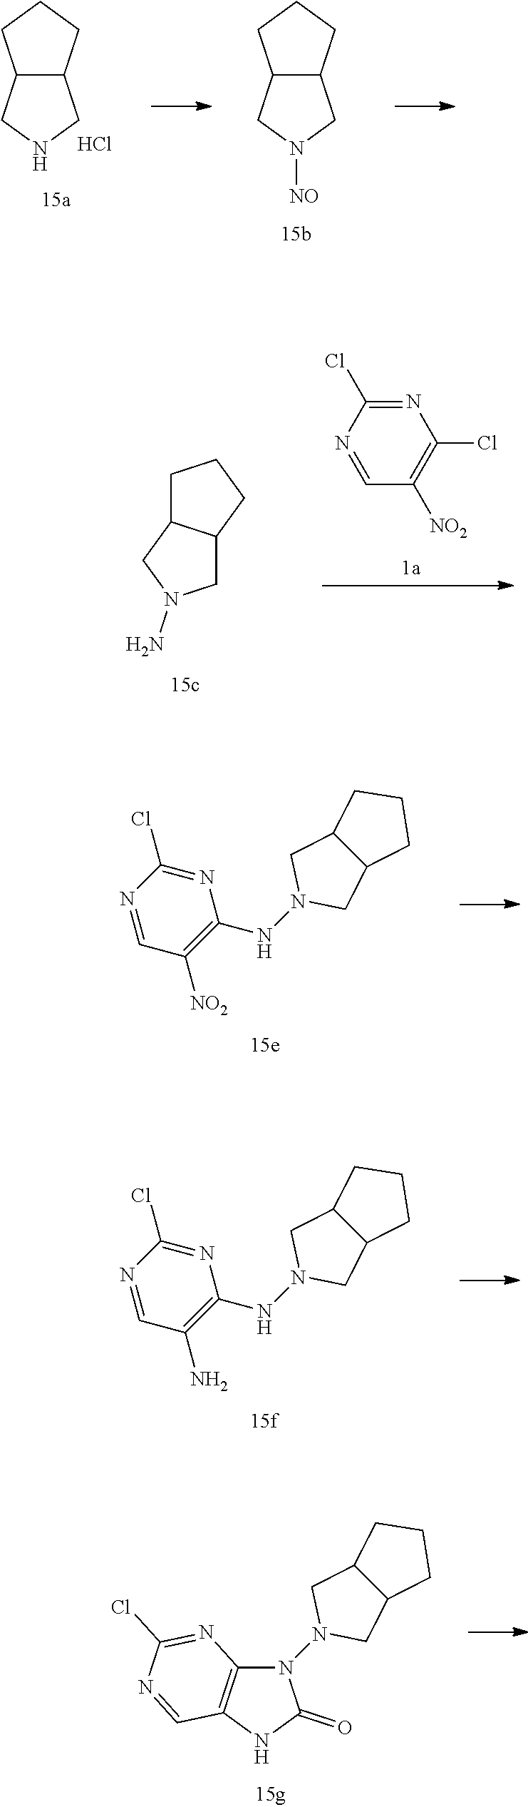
C12C(CCC1)CN([NO])C2.C12C(CCC1)CNC2.Cl.C1=NC(Cl)=NC(Cl)=C1[NO2].C1C2C(CN1N)CCC2.N1(NC2=C([NO2])C=NC(Cl)=N2)CC2C(C1)CCC2.N1(NC2=C(N)C=NC(Cl)=N2)CC2C(C1)CCC2.N1(N2CC3C(C2)CCC3)C2=C(C=NC(Cl)=N2)NC1=O
